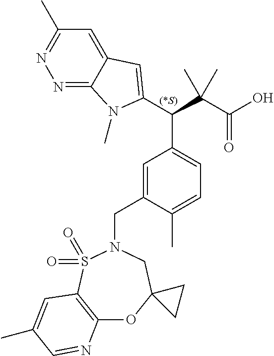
C(C(C(O)=O)(C)C)(C1=CC=C(C)C(CN2S(=O)(=O)C3=C(OC4(C2)CC4)N=CC(C)=C3)=C1)C1=CC2=CC(C)=NN=C2N1C
